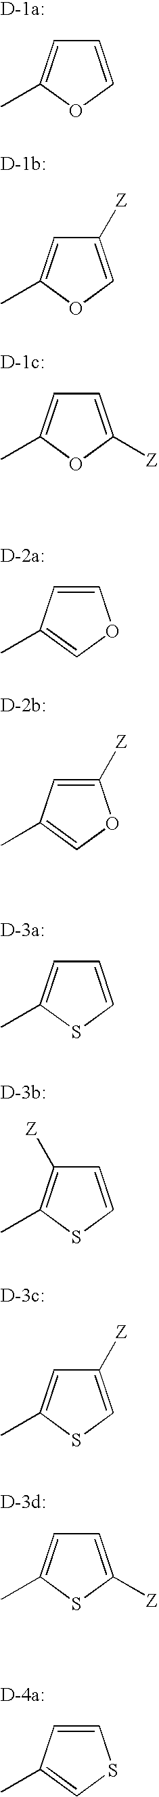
C1=COC(C)=C1.C1([Z])=COC(C)=C1.C1=C([Z])OC(C)=C1.C1([Z])=CC(C)=CO1.C1=CC(C)=CO1.C1=CSC(C)=C1.C1=CSC(C)=C1[Z].C1([Z])=CSC(C)=C1.C1=C([Z])SC(C)=C1.C1=CC(C)=CS1
